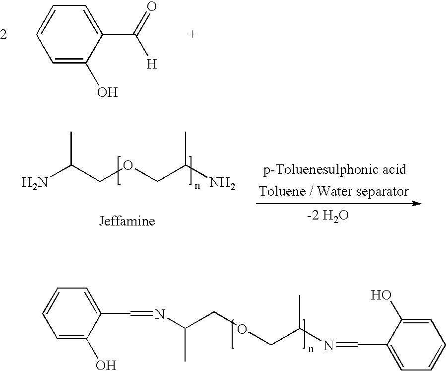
C1=C(O)C(C(=O)[H])=CC=C1.NC(COCC(N)C)C.C(N=CC1=CC=CC=C1O)(COCC(N=CC1=CC=CC=C1O)C)C
